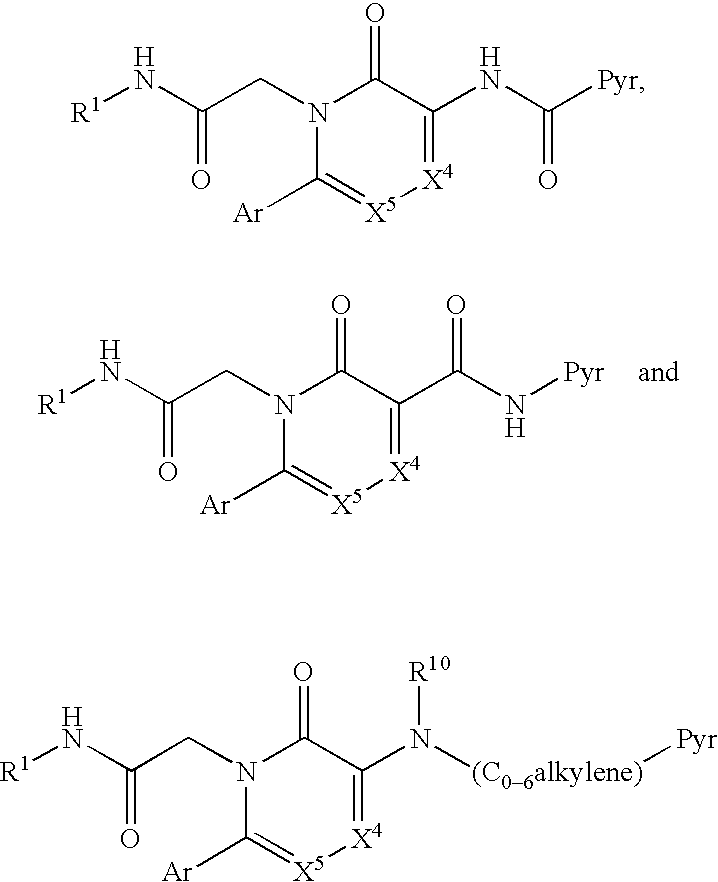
[R1]NC(CN1C([Ar])=[X5][X4]=C(C(N[Pyr])=O)C1=O)=O.[R1]NC(CN1C([Ar])=[X5][X4]=C(NC([Pyr])=O)C1=O)=O.[R1]NC(CN1C([Ar])=[X5][X4]=C(N([(C06alkylene)][Pyr])[R10])C1=O)=O
